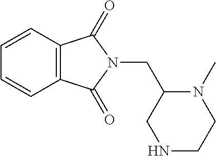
C12=C(C=CC=C1)C(=O)N(CC1CNCCN1C)C2=O
